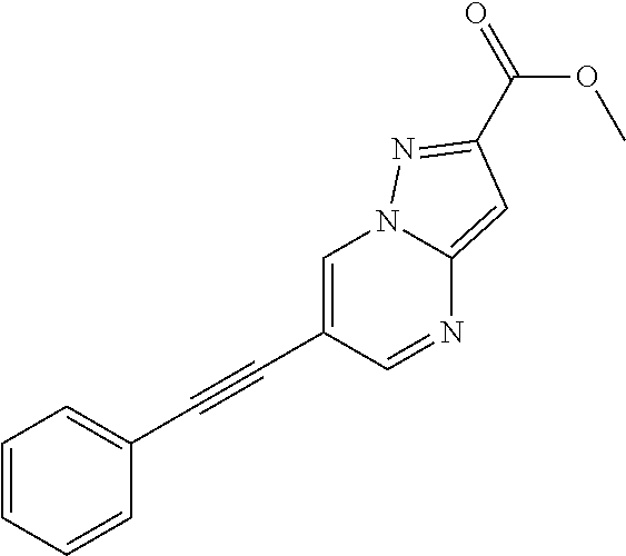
C1=CC=CC(C#CC2=CN3C(=CC(C(=O)OC)=N3)N=C2)=C1
